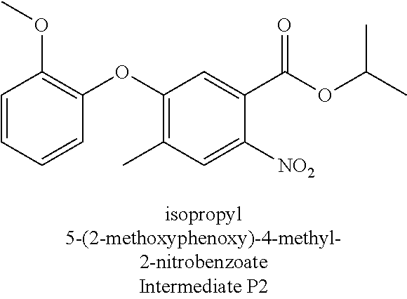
C1=CC=CC(OC2=C(C)C=C([NO2])C(C(OC(C)C)=O)=C2)=C1OC
